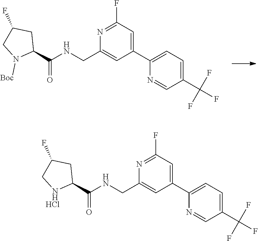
N1=C(F)C=C(C2=CC=C(C(F)(F)F)C=N2)C=C1CNC(C1CC(F)CN1[Boc])=O.N1=C(F)C=C(C2=CC=C(C(F)(F)F)C=N2)C=C1CNC(C1CC(F)CN1)=O.Cl
